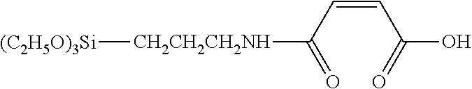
[CH2CH2CH2NH](C(C=CC(O)=O)=O)[(C2H5O)3Si]
